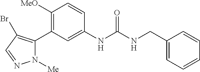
C1([MeO])=C(C2=C(Br)C=NN2[Me])C=C(NC(NCC2=CC=CC=C2)=O)C=C1
